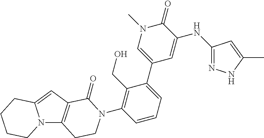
N12C3=C(C=C1CCCC2)C(=O)N(C1=C(CO)C(C2=CN(C)C(=O)C(NC4=NNC(C)=C4)=C2)=CC=C1)CC3
